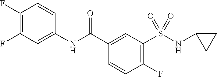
C1(F)=C(F)C=C(NC(C2=CC(S(=O)(=O)NC3(C)CC3)=C(F)C=C2)=O)C=C1
